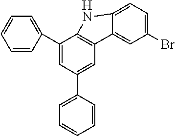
C1(C2=CC=CC=C2)=CC(C2=CC=CC=C2)=CC2=C1NC1=CC=C(Br)C=C21
